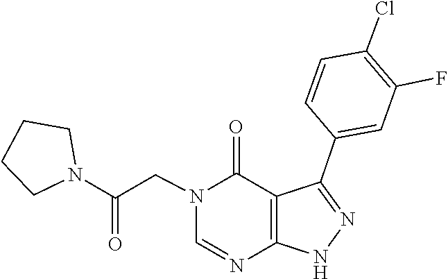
N1(CC(N2CCCC2)=O)C=NC2=C(C(C3=CC(F)=C(Cl)C=C3)=NN2)C1=O
